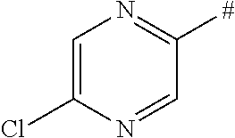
C1=C(Cl)N=CC([#])=N1
